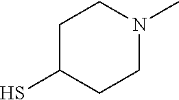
C1C(S)CCN(C)C1
